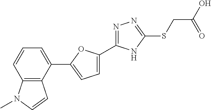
C1=C(C2=NN=C(SCC(O)=O)N2)OC(C2=CC=CC3=C2C=CN3C)=C1
